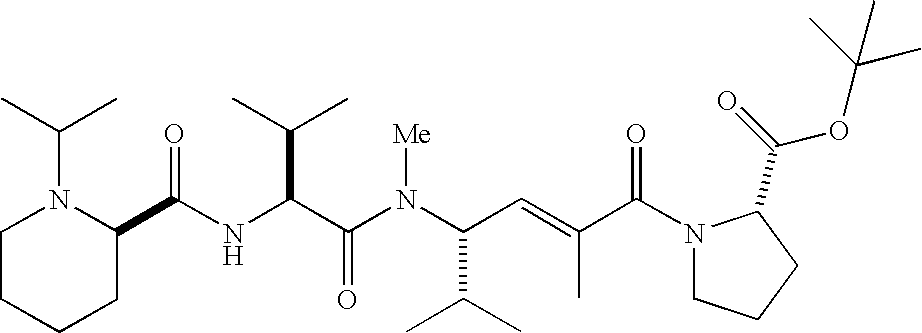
N(C(C(N(C(C(C)C)C=C(C)C(N1CCCC1C(=O)OC(C)(C)C)=O)[Me])=O)C(C)C)C(=O)C1N(C(C)C)CCCC1
